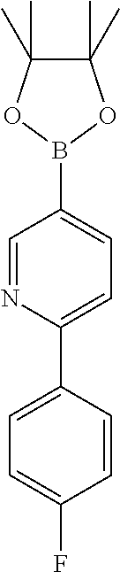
C1=NC(C2=CC=C(F)C=C2)=CC=C1B1OC(C)(C)C(C)(C)O1
